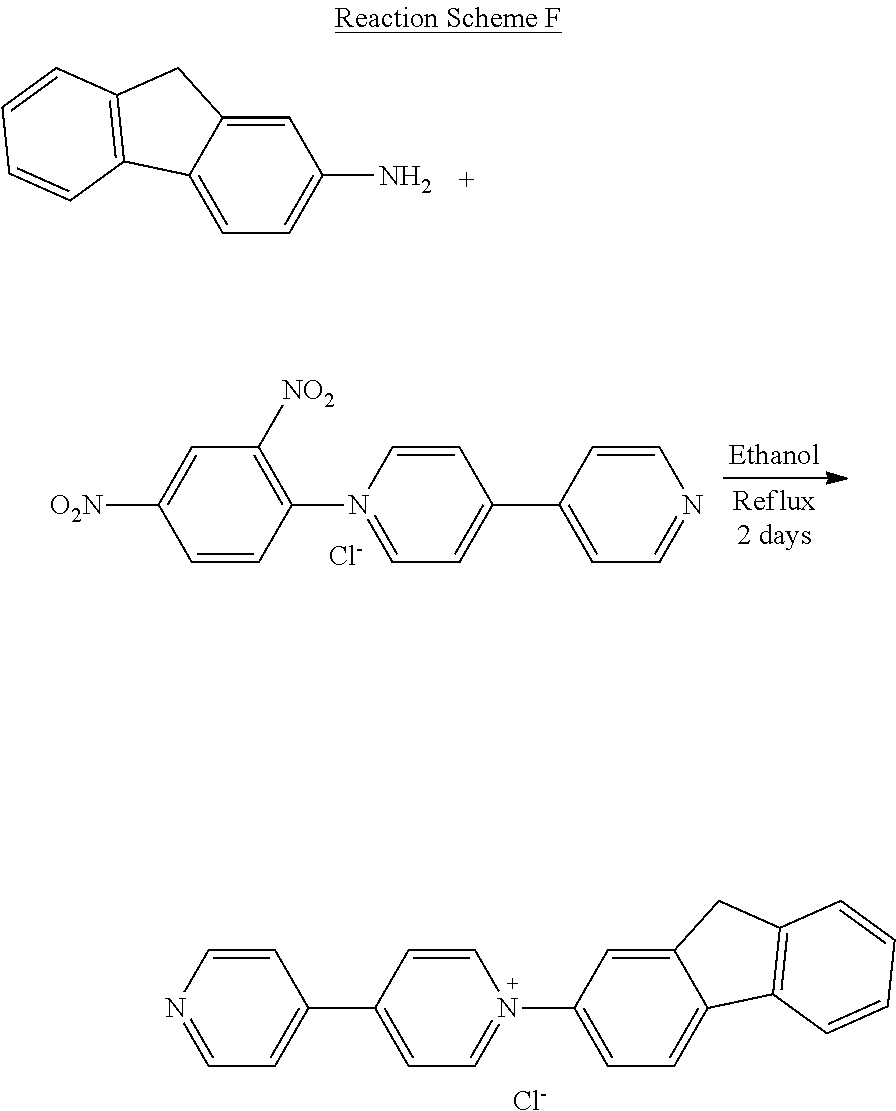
C12=CC=C(N)C=C1CC1=C2C=CC=C1.[O2N]C1=CC([NO2])=C(N2=CC=C(C3=CC=NC=C3)C=C2)C=C1.[Cl-].C12=CC=C(N3=CC=C(C4=CC=NC=C4)C=C3)C=C1CC1=C2C=CC=C1.[Cl-]
